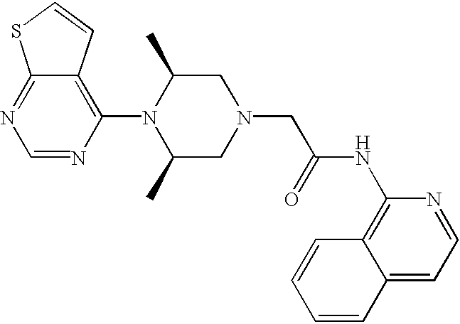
C1=NC(N2C(C)CN(CC(=O)NC3=C4C(=CC=N3)C=CC=C4)CC2C)=C2C(=N1)SC=C2
